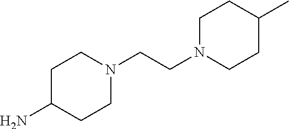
C1C(N)CCN(CCN2CCC(C)CC2)C1
